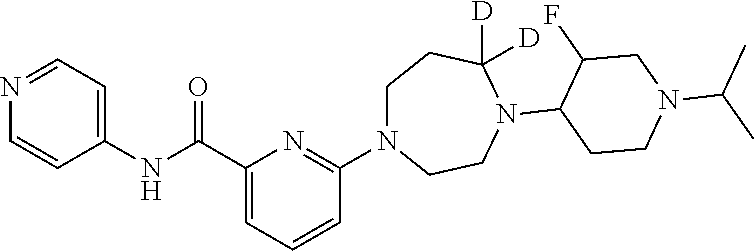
C1(NC(C2=CC=CC(N3CCC([D])([D])N(C4C(F)CN(C(C)C)CC4)CC3)=N2)=O)=CC=NC=C1
